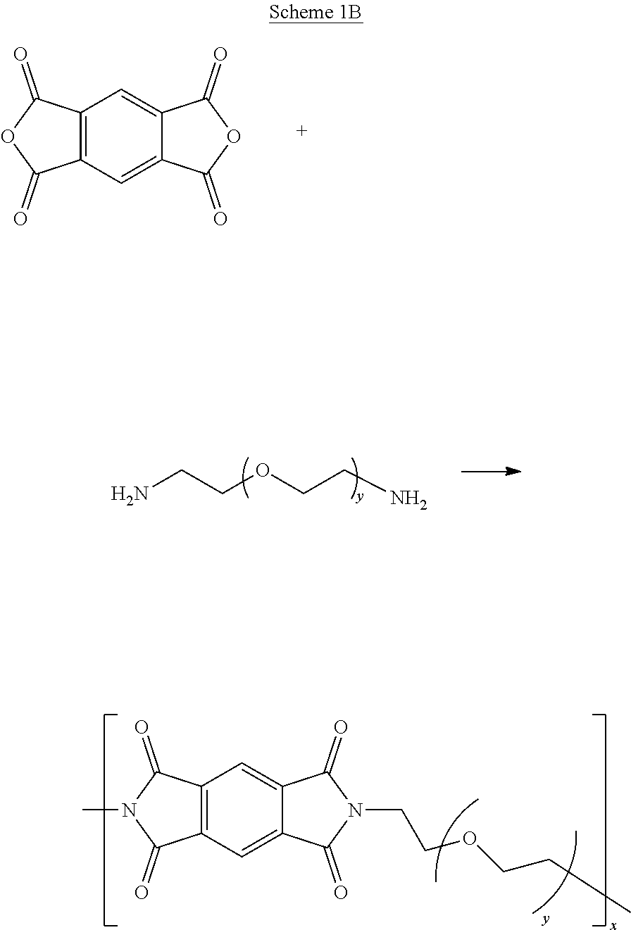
C12=C(C=C3C(=C1)C(=O)OC3=O)C(=O)OC2=O.NCCOCCN.C12=C(C=C3C(=C1)C(=O)N(CCOCCC)C3=O)C(=O)N(C)C2=O
